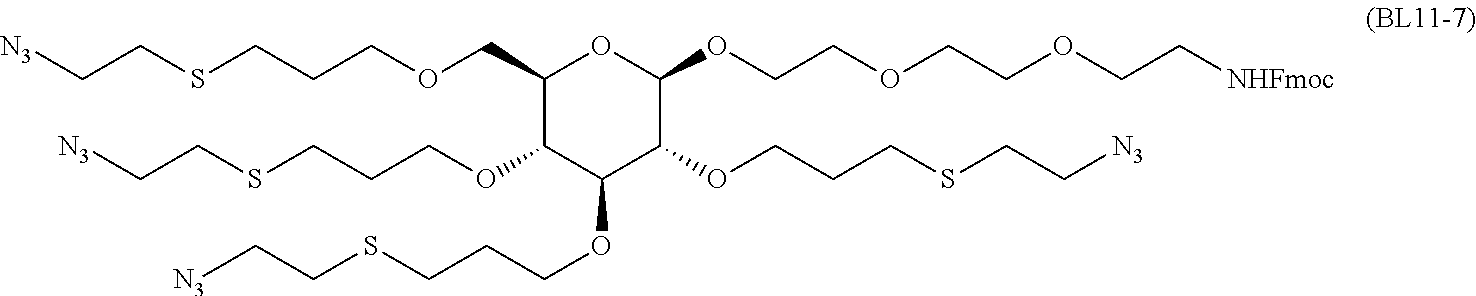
C1(COCCCSCC[N3])C(OCCCSCC[N3])C(OCCCSCC[N3])C(OCCCSCC[N3])C(OCCOCCOCC[NHFmoc])O1
